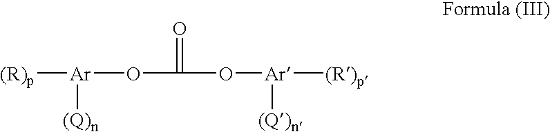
[(R)p][Ar](OC(=O)O[Ar]([(Q)n])[(R)p])[(Q)n]
